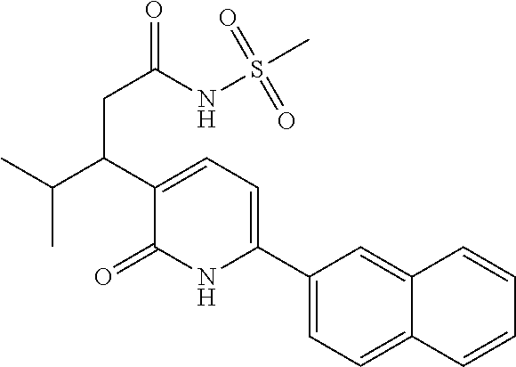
C1(C2=CC=C(C(CC(NS(C)(=O)=O)=O)C(C)C)C(=O)N2)=CC=C2C(=C1)C=CC=C2
